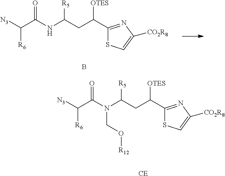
[N3]C(C(N(C(CC(C1=NC([CO2R8])=CS1)[OTES])[R5])CO[R12])=O)[R6].[CE].[N3]C(C(NC(CC(C1=NC([CO2R8])=CS1)[OTES])[R5])=O)[R6].B
